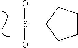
CS(=O)(=O)C1CCCC1
